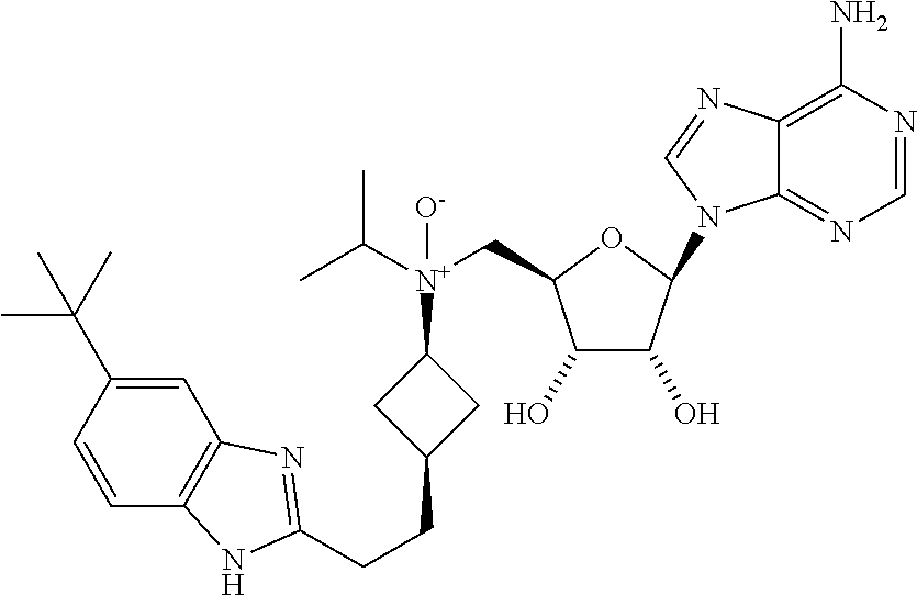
C12=NC=NC(N)=C1N=CN2C1C(O)C(O)C(C[N+](C2CC(CCC3=NC4=C(C=CC(C(C)(C)C)=C4)N3)C2)(C(C)C)[O-])O1
